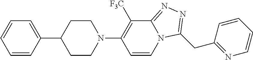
C1=CC(C2CCN(C3=C([F3C])C4=NN=C(CC5=NC=CC=C5)N4C=C3)CC2)=CC=C1
